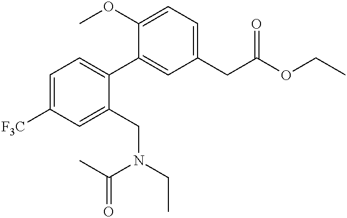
C1(OC)=CC=C(CC(OCC)=O)C=C1C1=CC=C([F3C])C=C1CN(CC)C(C)=O
